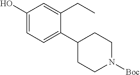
C1(O)=CC=C(C2CCN([Boc])CC2)C(CC)=C1
